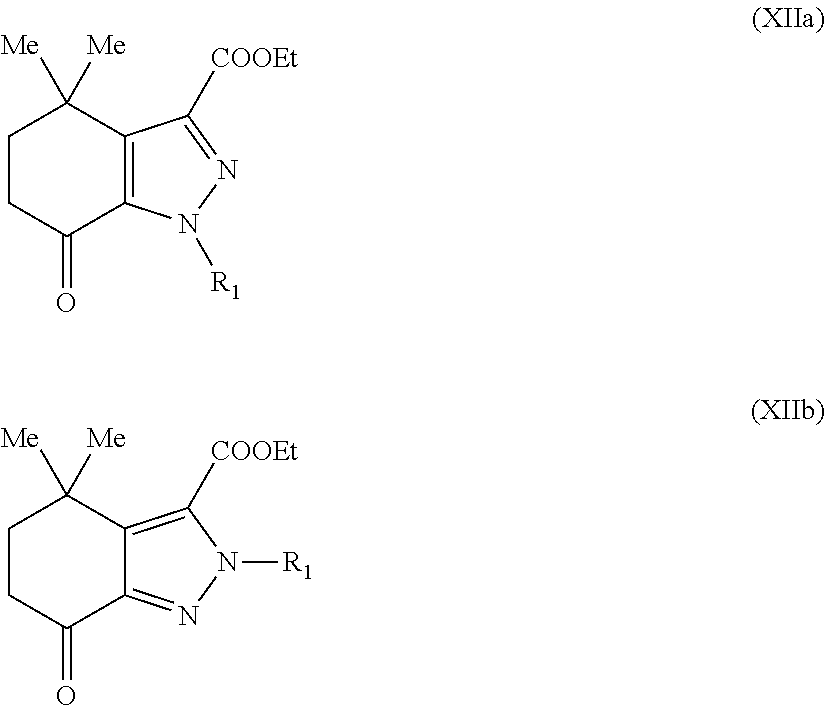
C12=C(N([R1])N=C1[COOEt])C(=O)CCC2([Me])[Me].C12=C([COOEt])N([R1])N=C1C(=O)CCC2([Me])[Me]
